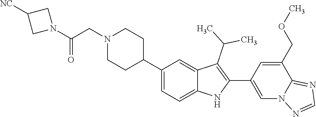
C1(C2CCN(CC(=O)N3CC([NC])C3)CC2)=CC=C2C(=C1)C(C(C)C)=C(C1=CN3C(=NC=N3)C(COC)=C1)N2
